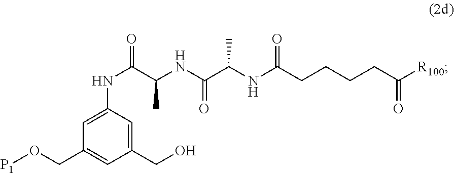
OCC1=CC(NC(C(NC(C(NC(CCCCC([R100])=O)=O)C)=O)C)=O)=CC(CO[P1])=C1
